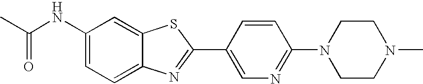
C1(NC(C)=O)=CC=C2C(=C1)SC(C1=CN=C(N3CCN(C)CC3)C=C1)=N2
